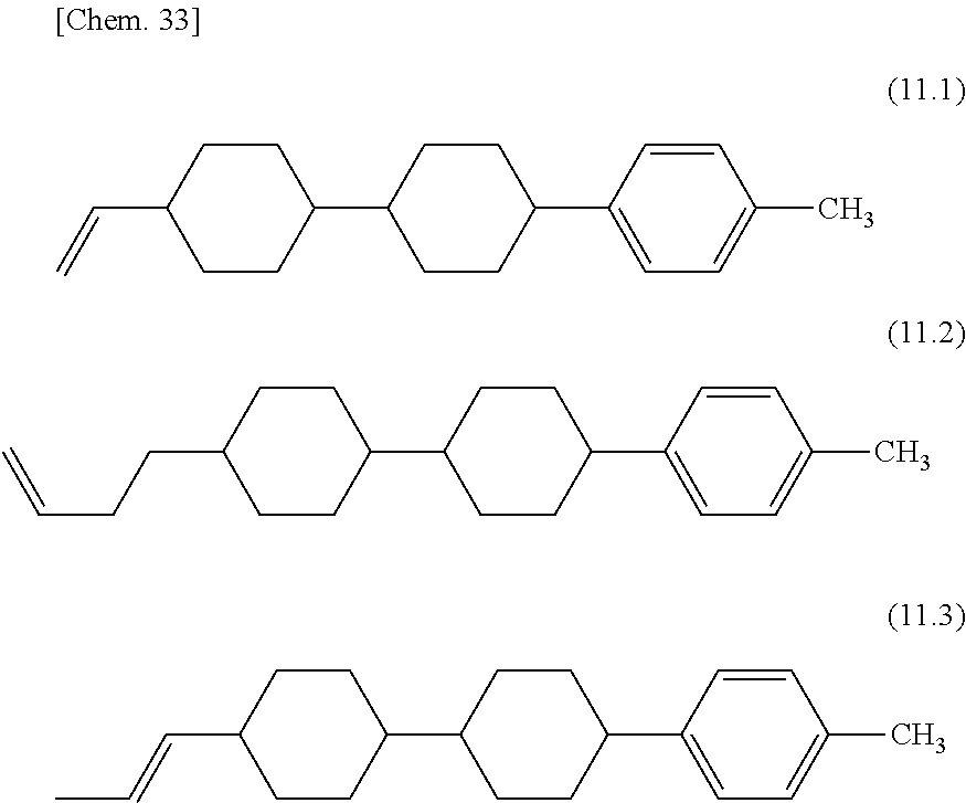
C1C(C2CCC(C=C)CC2)CCC(C2=CC=C(C)C=C2)C1.C1C(C2CCC(CCC=C)CC2)CCC(C2=CC=C(C)C=C2)C1.C1C(C2CCC(C=CC)CC2)CCC(C2=CC=C(C)C=C2)C1
